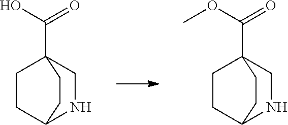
C(O)(=O)C12CNC(CC1)CC2.COC(=O)C12CNC(CC1)CC2
